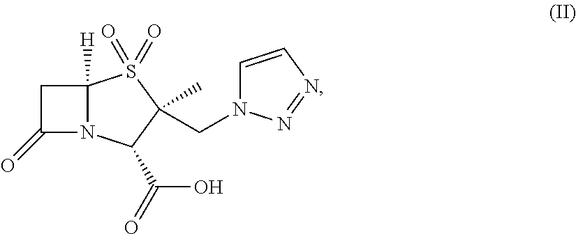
C1C(=O)N2C1([H])S(=O)(=O)C(CN1C=CN=N1)(C)C2C(O)=O
